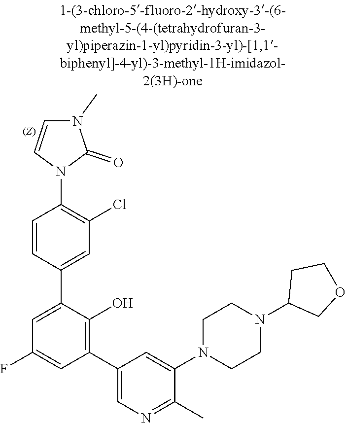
C1CN(C2=CC(C3=C(O)C(C4=CC(Cl)=C(N5C=CN(C)C5=O)C=C4)=CC(F)=C3)=CN=C2C)CCN1C1CCOC1
